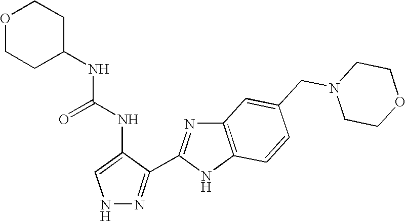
N1N=C(C2=NC3=C(N2)C=CC(CN2CCOCC2)=C3)C(NC(=O)NC2CCOCC2)=C1
